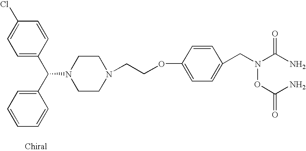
C1CN(CCOC2=CC=C(CN(C(N)=O)OC(=O)N)C=C2)CCN1C(C1=CC=CC=C1)C1=CC=C(Cl)C=C1
